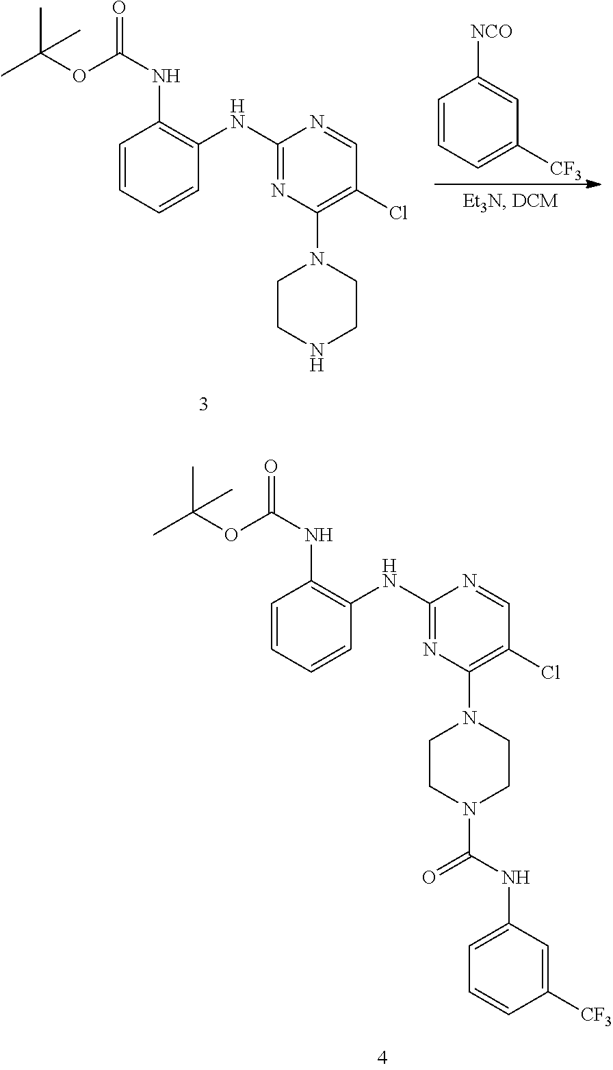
CC(OC(NC1=C(NC2=NC(N3CCNCC3)=C(Cl)C=N2)C=CC=C1)=O)(C)C.C1=CC=C([CF3])C=C1[NCO].CC(OC(NC1=C(NC2=NC(N3CCN(C(NC4=CC=CC([CF3])=C4)=O)CC3)=C(Cl)C=N2)C=CC=C1)=O)(C)C
